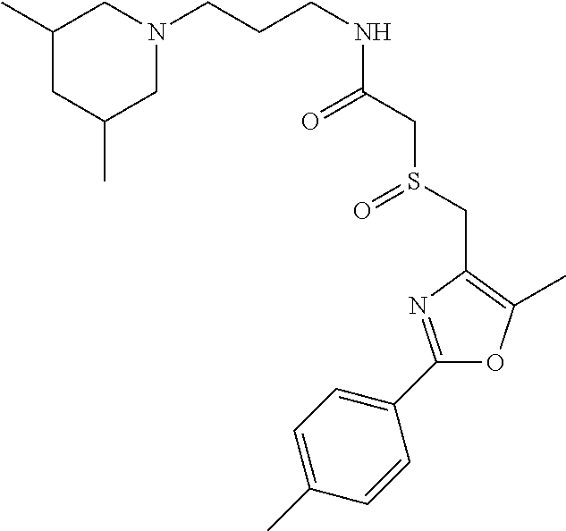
C(CNC(CS(CC1=C(C)OC(C2=CC=C(C)C=C2)=N1)=O)=O)CN1CC(C)CC(C)C1
